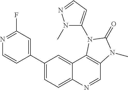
C1=CC(C2=CC=C3C(=C2)C2=C(C=N3)N(C)C(=O)N2C2=CC=NN2C)=CC(F)=N1
